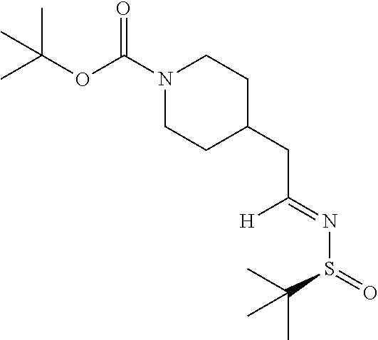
N1(C(OC(C)(C)C)=O)CCC(CC(=NS(=O)C(C)(C)C)[H])CC1
